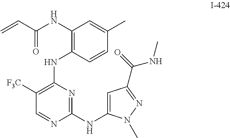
C1([F3C])=C(NC2=C(NC(C=C)=O)C=C(C)C=C2)N=C(NC2=CC(C(NC)=O)=NN2C)N=C1
